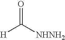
[H]C([NHNH2])=O
